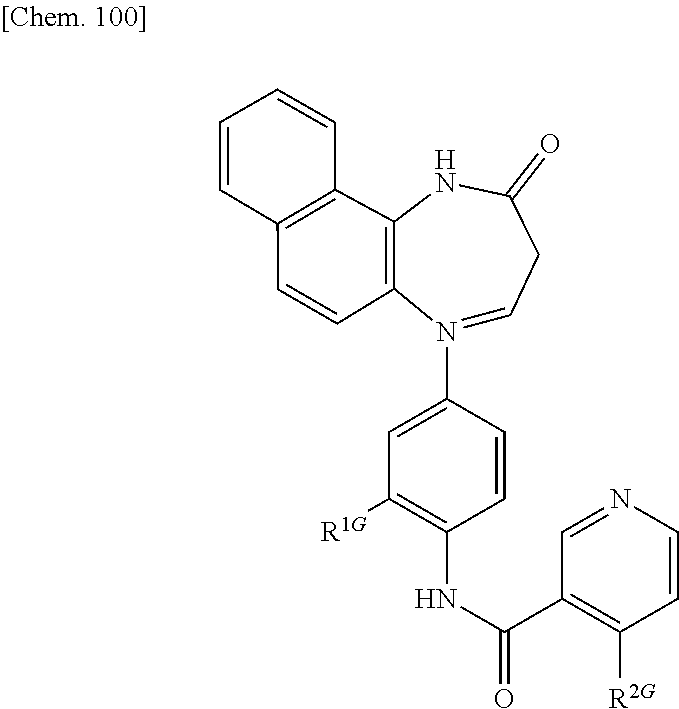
C12=C(C=CC3=C1NC(=O)CC=N3C1=CC([R1G])=C(NC(=O)C3=C([R2G])C=CN=C3)C=C1)C=CC=C2
